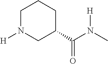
C1N([H])CC(C(=O)N([H])C)CC1
